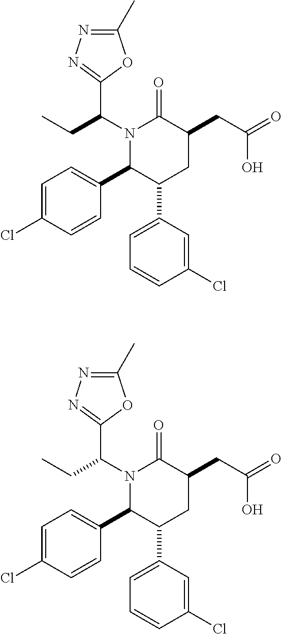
N1(C(CC)C2=NN=C(C)O2)C(C2=CC=C(Cl)C=C2)C(C2=CC=CC(Cl)=C2)CC(CC(=O)O)C1=O.N1(C(CC)C2=NN=C(C)O2)C(C2=CC=C(Cl)C=C2)C(C2=CC=CC(Cl)=C2)CC(CC(=O)O)C1=O
